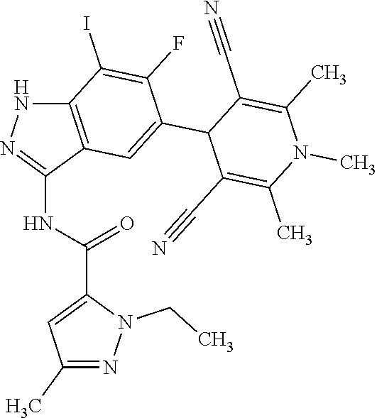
C12=C(C(NC(C3=CC(C)=NN3CC)=O)=NN1)C=C(C1C(C#N)=C(C)N(C)C(C)=C1C#N)C(F)=C2I
